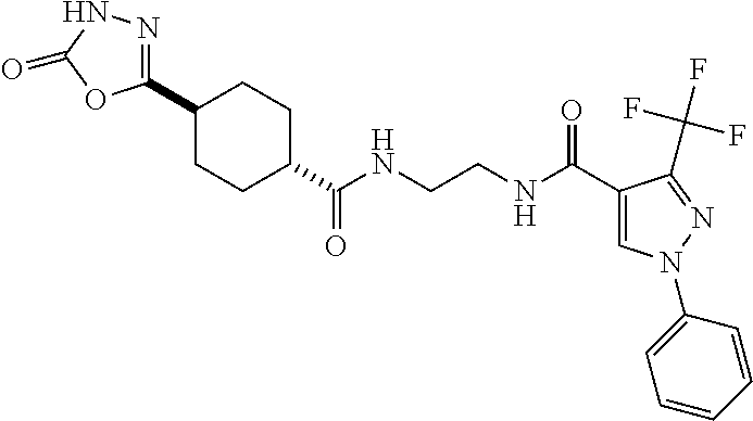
C1CC(C(NCCNC(C2=CN(C3=CC=CC=C3)N=C2C(F)(F)F)=O)=O)CCC1C1=NNC(=O)O1
